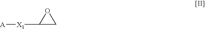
C1([X1][A])CO1
